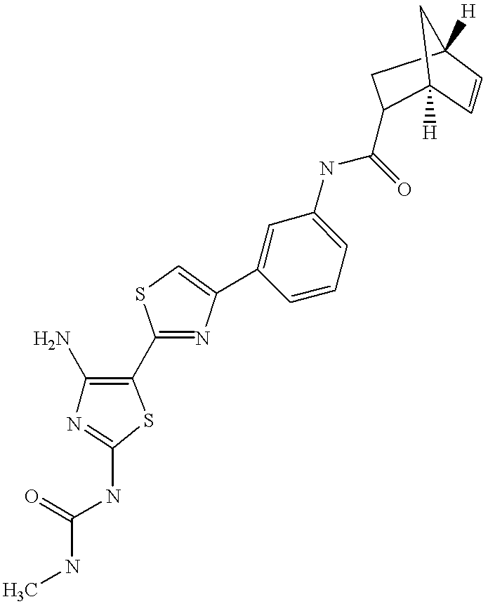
C(NC)(NC1=NC(N)=C(C2=NC(C3=CC(NC(=O)C4C5([H])C=CC([H])(C4)C5)=CC=C3)=CS2)S1)=O
